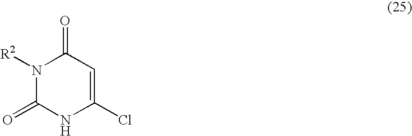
N1([R2])C(=O)NC(Cl)=CC1=O
